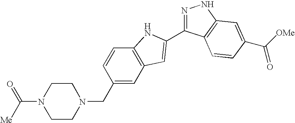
C1CN(CC2=CC3=C(C=C2)NC(C2=NNC4=C2C=CC(C([OMe])=O)=C4)=C3)CCN1C([Me])=O
